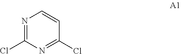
C1(Cl)=NC(Cl)=NC=C1
